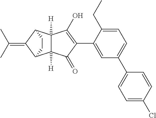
C12([H])C([H])(C3C(=C(C)C)C1CC3)C(O)=C(C1=CC(C3=CC=C(Cl)C=C3)=CC=C1CC)C2=O
